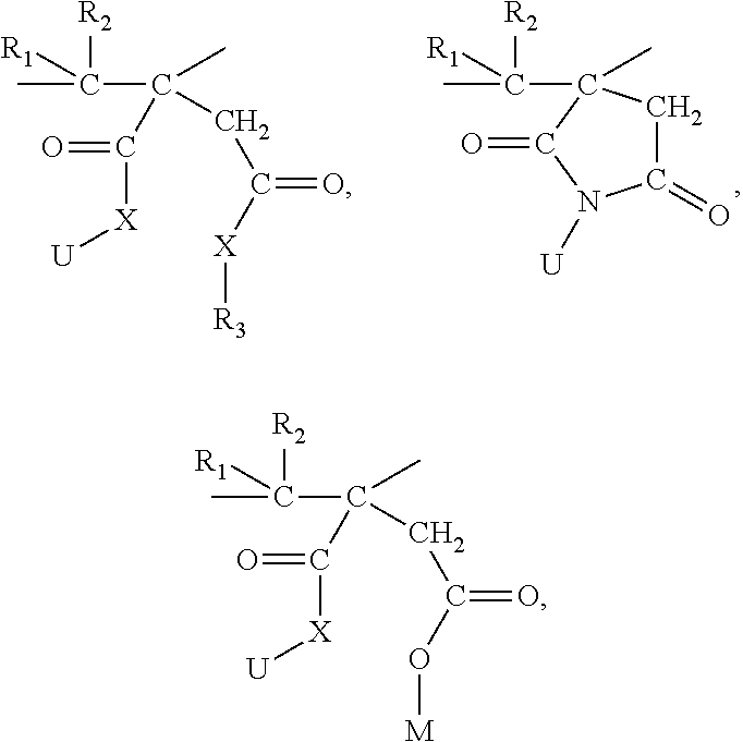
CC(C(C)(CC(=O)O[M])C([X][U])=O)([R2])[R1].CC(C(C)(CC(=O)[X][R3])C([X][U])=O)([R2])[R1].C1(=O)CC(C)(C(C)([R2])[R1])C(=O)N1[U]
